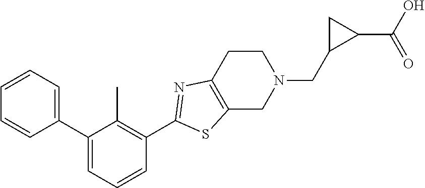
C1(C2=CC=CC(C3=NC4=C(S3)CN(CC3C(C(O)=O)C3)CC4)=C2C)=CC=CC=C1
